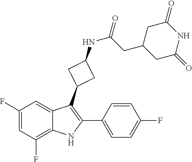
C1=CC(F)=CC=C1C1=C(C2CC(NC(CC3CC(=O)NC(=O)C3)=O)C2)C2=CC(F)=CC(F)=C2N1
